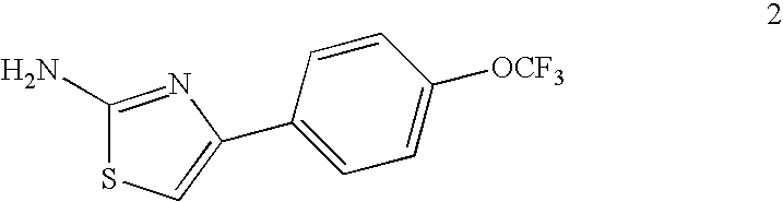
C1(N)=NC(C2=CC=C([OCF3])C=C2)=CS1
